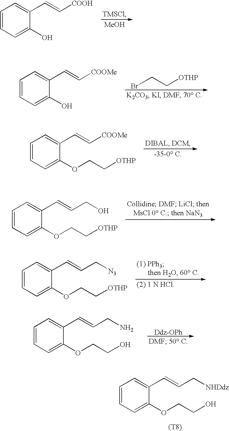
C1=CC=C(O)C(C=C[COOH])=C1.[MeOH].C1=CC=C(O)C(C=C[COOMe])=C1.BrCC[OTHP].C1=CC=C(OCC[OTHP])C(C=C[COOMe])=C1.C1=CC=C(OCC[OTHP])C(C=CCO)=C1.C1=CC=C(OCC[OTHP])C(C=CC[N3])=C1.C1=CC=C(OCCO)C(C=CC[NHDdz])=C1.[(T8)].C1=CC=C(OCCO)C(C=CCN)=C1.[Ddz-OPh]
